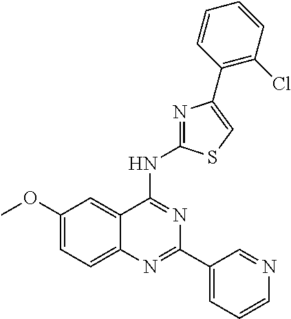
C1(OC)=CC=C2C(=C1)C(NC1=NC(C3=C(Cl)C=CC=C3)=CS1)=NC(C1=CC=CN=C1)=N2
